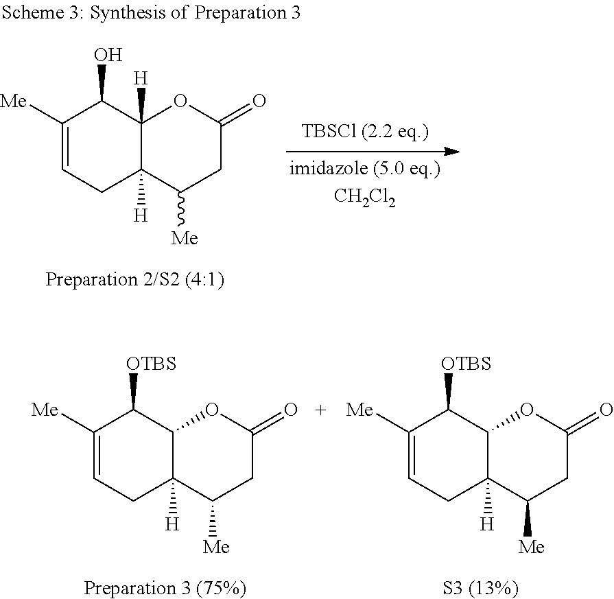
C1([Me])=CCC2([H])C([H])(C1O)OC(=O)CC2[Me].[Preparation 2/S2 (4:1)].C1([Me])=CCC2([H])C(C1[OTBS])OC(=O)CC2[Me].[Preparation 3 (75%)].C1([Me])=CCC2([H])C(C1[OTBS])OC(=O)CC2[Me].[S3 (13%)]
